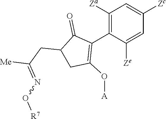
C1([Za])=C(C2=C(O[A])CC(CC([Me])=NO[R7])C2=O)C([Ze])=CC([Zc])=C1
